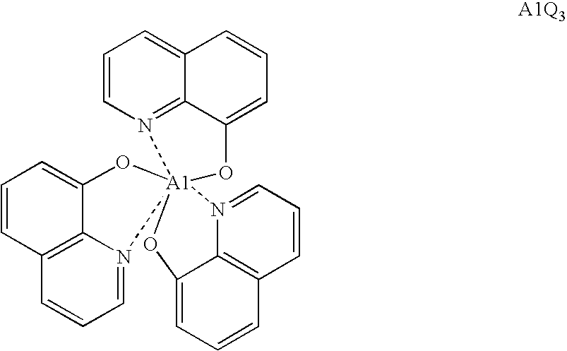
C1=CN2=C3C(=C1)C=CC=C3O[A1]213(OC2=CC=CC4=C2N1=CC=C4)OC1=CC=CC2=C1N3=CC=C2
